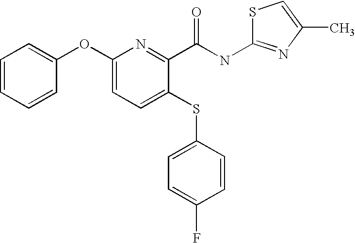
C1(OC2=CC=CC=C2)=CC=C(SC2=CC=C(F)C=C2)C(C(NC2=NC(C)=CS2)=O)=N1
